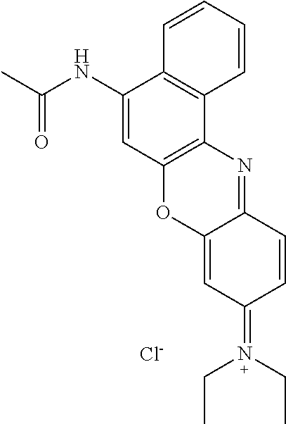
C1(NC(C)=O)=CC2=C(C3=C1C=CC=C3)N=C1C(=CC(=N(CC)CC)C=C1)O2.[Cl-]
